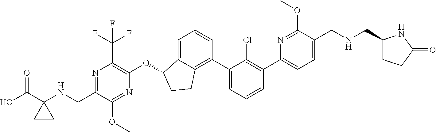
O(C1C2=CC=CC(C3=CC=CC(C4=CC=C(CNCC5CCC(=O)N5)C(OC)=N4)=C3Cl)=C2CC1)C1=C(C(F)(F)F)N=C(CNC2(C(O)=O)CC2)C(OC)=N1
